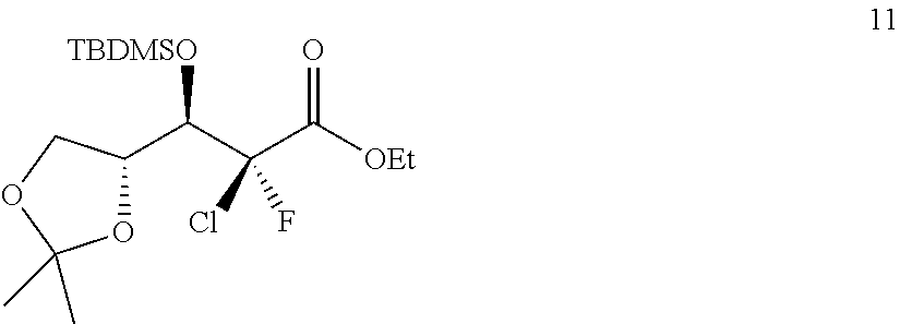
C1(C(C(C([OEt])=O)(Cl)F)[TBDMSO])OC(C)(C)OC1
